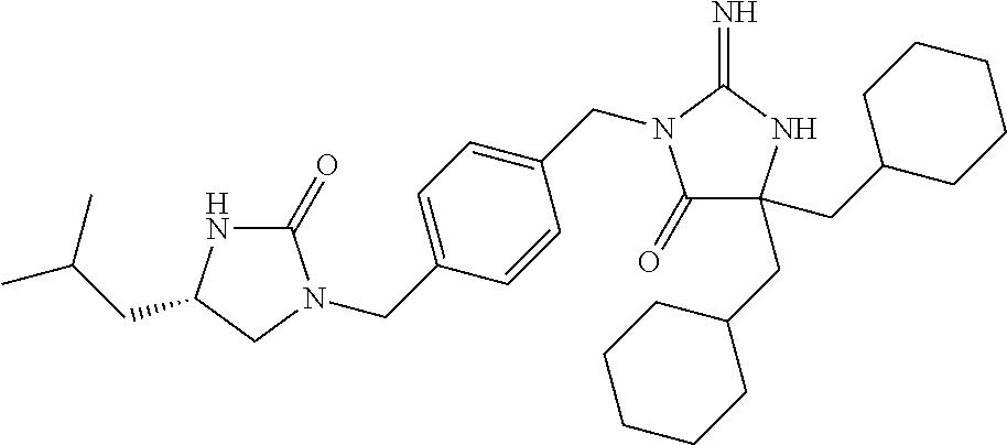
C1(=O)C(CC2CCCCC2)(CC2CCCCC2)NC(=N)N1CC1=CC=C(CN2C(=O)NC(CC(C)C)C2)C=C1
